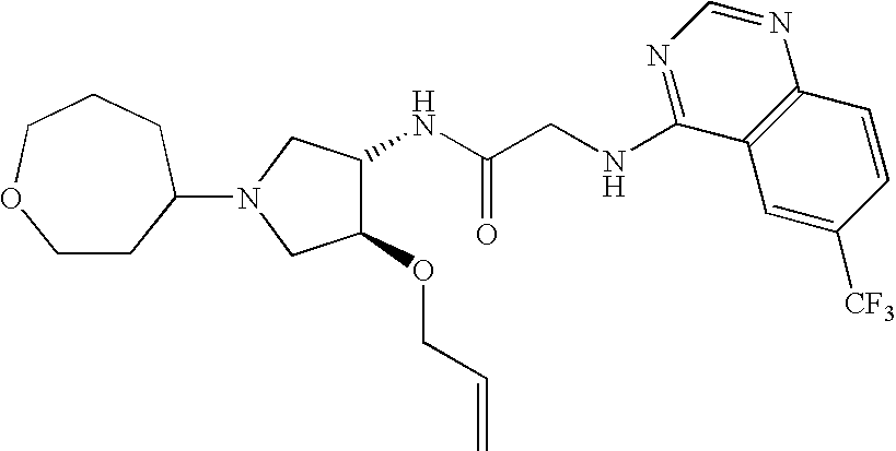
C(C(NC1C(OCC=C)CN(C2CCOCCC2)C1)=O)NC1=NC=NC2=C1C=C([CF3])C=C2
